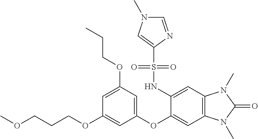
O(CCCOC1=CC(OC2=CC3=C(C=C2NS(C2=CN(C)C=N2)(=O)=O)N(C)C(=O)N3C)=CC(OCCC)=C1)C
